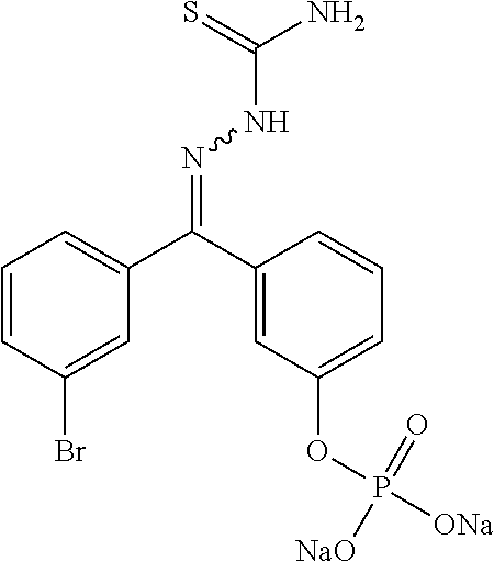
C1=CC(Br)=CC(C(C2=CC(OP([ONa])(=O)[NaO])=CC=C2)=NNC(N)=S)=C1
